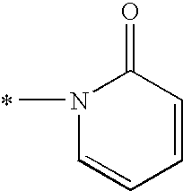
N1(C)C=CC=CC1=O
